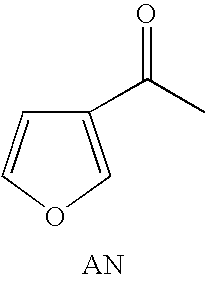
C1(C(C)=O)=COC=C1
